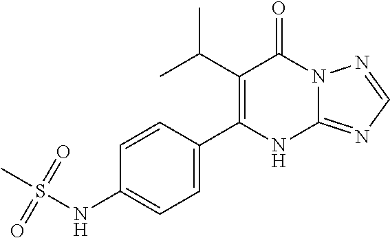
C1(C(C)C)=C(C2=CC=C(NS(=O)(=O)C)C=C2)NC2=NC=NN2C1=O
